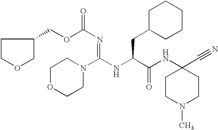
C1OCCN(C(NC(C(NC2(C#N)CCN(C)CC2)=O)CC2CCCCC2)=NC(=O)OCC2COCC2)C1
